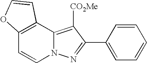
C12=C(C3=C([CO2Me])C(C4=CC=CC=C4)=NN3C=C1)C=CO2
